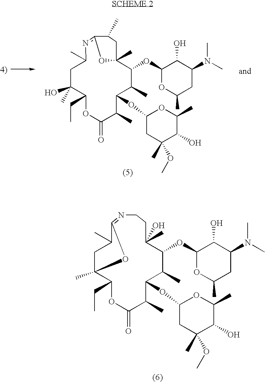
C1C(O)(C)C(CC)OC(=O)C(C)C(OC2CC(C)(OC)C(O)C(C)O2)C(C)C(OC2OC(C)CC(N(C)C)C2O)C2(C)CC(C)C(=NC1C)O2.C1C2(C)C(CC)OC(=O)C(C)C(OC3CC(C)(OC)C(O)C(C)O3)C(C)C(OC3OC(C)CC(N(C)C)C3O)C(C)(O)CCN=C(C1C)O2
